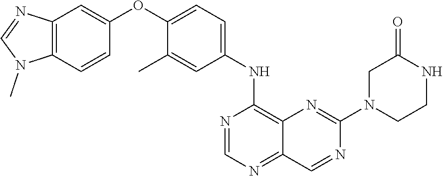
C1=NC(NC2=CC=C(OC3=CC4=C(N(C)C=N4)C=C3)C(C)=C2)=C2N=C(N3CCNC(=O)C3)N=CC2=N1
